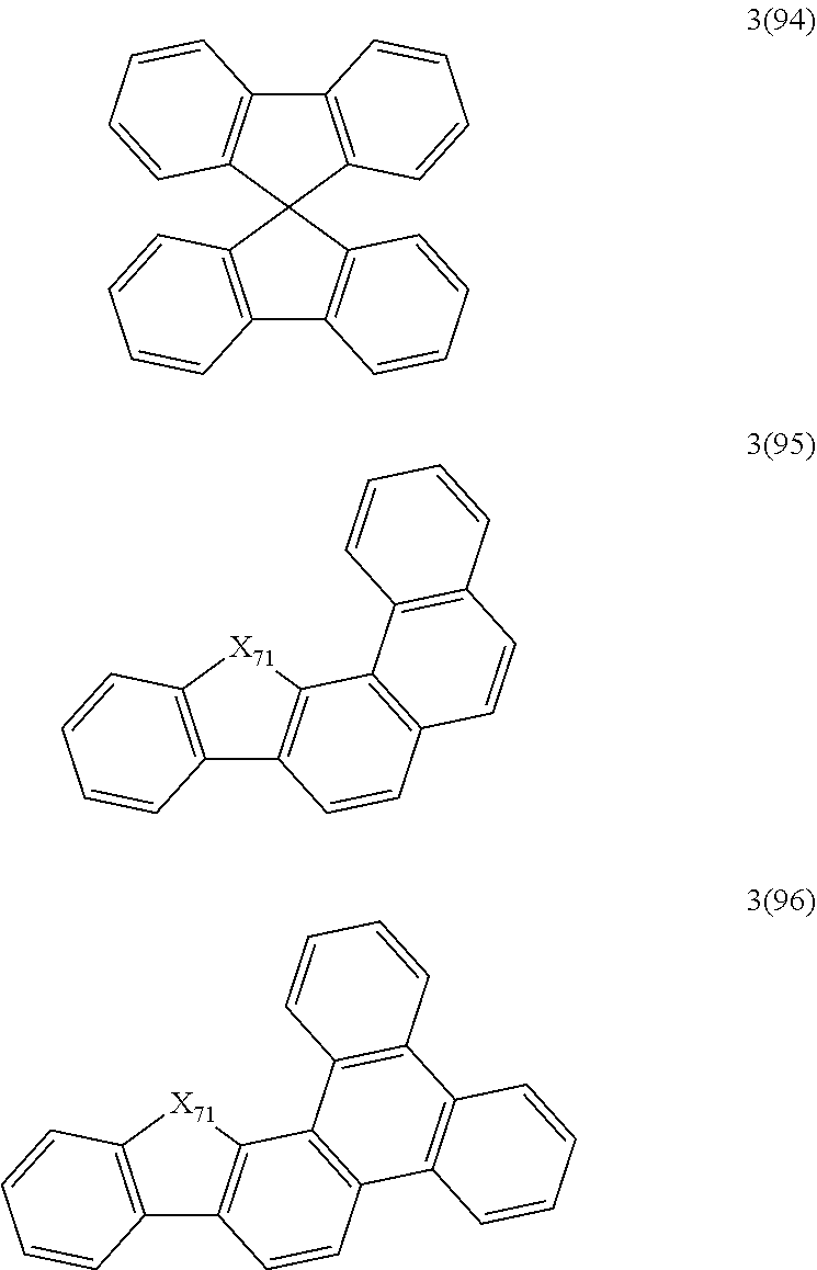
C12=C(C3(C4=C1C=CC=C4)C1=C(C4=C3C=CC=C4)C=CC=C1)C=CC=C2.[X71]1C2=C(C3=C1C1=C(C=C3)C=CC3=C1C=CC=C3)C=CC=C2.[X71]1C2=C(C3=C1C1=C(C=C3)C3=C(C4=C1C=CC=C4)C=CC=C3)C=CC=C2
